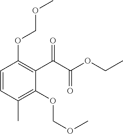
C1=CC(C)=C(OCOC)C(C(C(OCC)=O)=O)=C1OCOC
